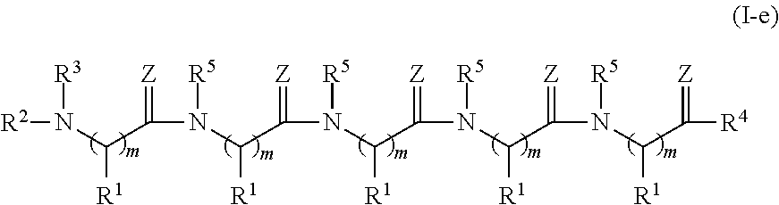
N(C([R1])C(=[Z])N(C(C(=[Z])N(C(C(=[Z])N(C(C(=[Z])N(C(C(=[Z])[R4])[R1])[R5])[R1])[R5])[R1])[R5])[R1])[R5])([R2])[R3]
